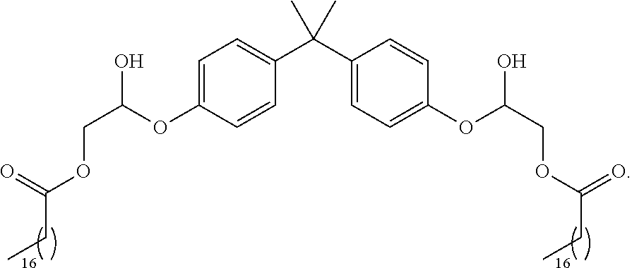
O(C(COC(CC)=O)O)C1=CC=C(C(C2=CC=C(OC(COC(=O)CC)O)C=C2)(C)C)C=C1
